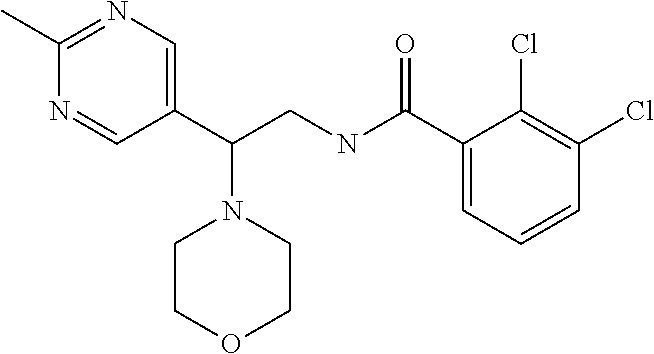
C1(C)=NC=C(C(CNC(C2=CC=CC(Cl)=C2Cl)=O)N2CCOCC2)C=N1
